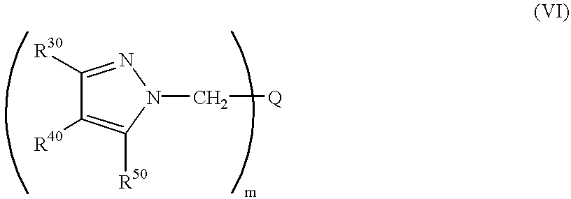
C1([R30])=NN(C[Q])C([R50])=C1[R40]
